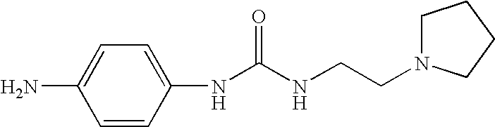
C1(N)=CC=C(NC(NCCN2CCCC2)=O)C=C1
